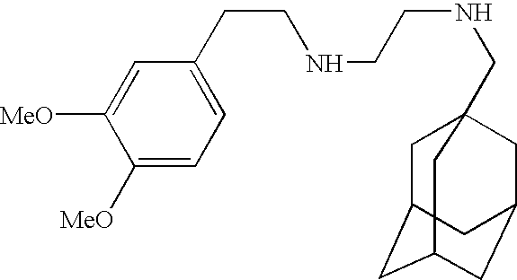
C(NCCNCC12CC3CC(CC(C1)C3)C2)CC1=CC=C([MeO])C([MeO])=C1
